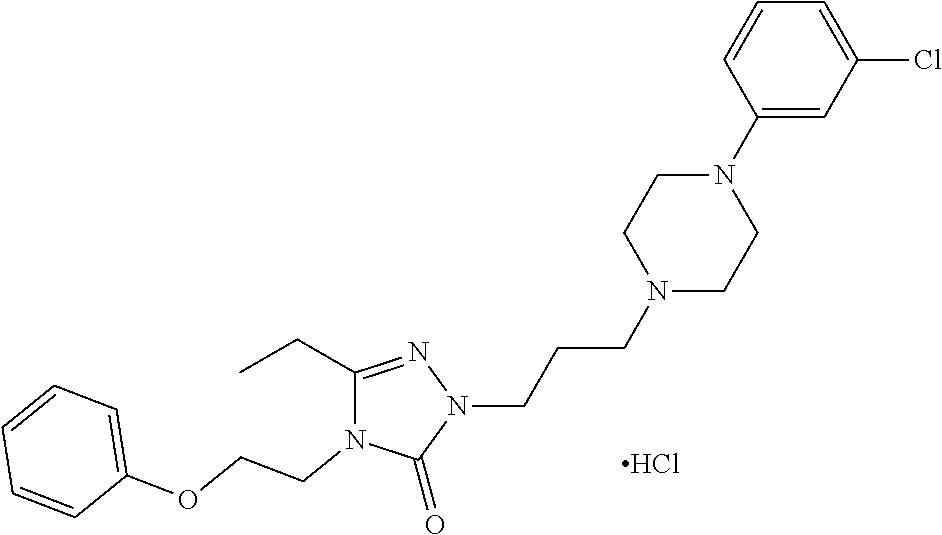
C1(CC)=NN(CCCN2CCN(C3=CC(Cl)=CC=C3)CC2)C(=O)N1CCOC1=CC=CC=C1.Cl
